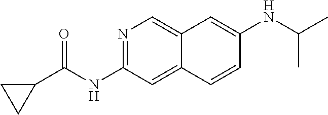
N1=C(NC(=O)C2CC2)C=C2C(=C1)C=C(NC(C)C)C=C2
